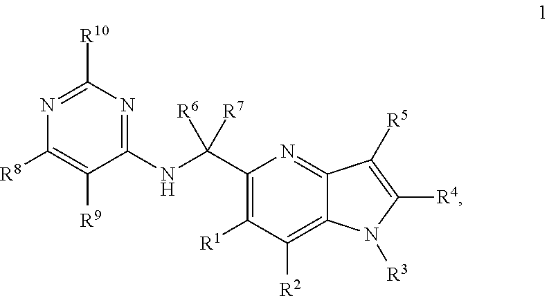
C1(C(NC2=NC([R10])=NC([R8])=C2[R9])([R6])[R7])=C([R1])C([R2])=C2C(=N1)C([R5])=C([R4])N2[R3]
